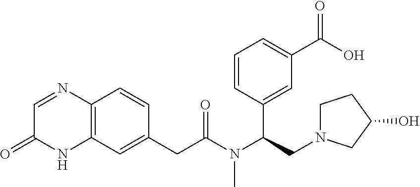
C12=C(C=C(CC(N(C(CN3CCC(O)C3)C3=CC(C(O)=O)=CC=C3)C)=O)C=C1)NC(=O)C=N2
